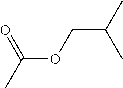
C(C(C)C)OC(C)=O
